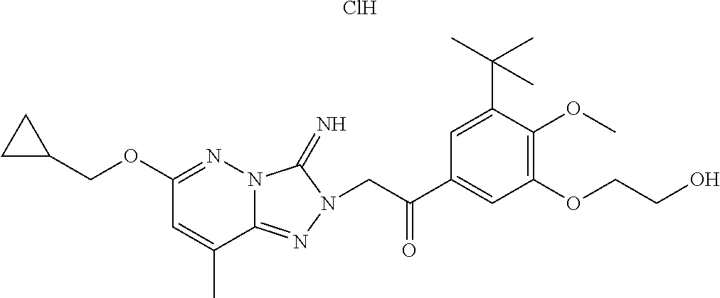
Cl.C1(OCC2CC2)=NN2C(=NN(CC(C3=CC(OCCO)=C(OC)C(C(C)(C)C)=C3)=O)C2=N)C(C)=C1
